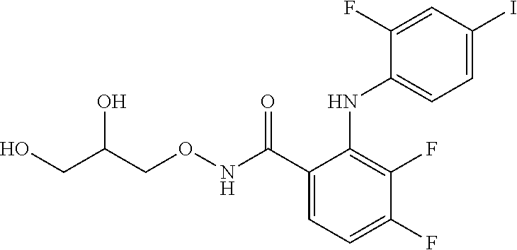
OCC(CONC(C1=CC=C(F)C(F)=C1NC1=CC=C(I)C=C1F)=O)O
